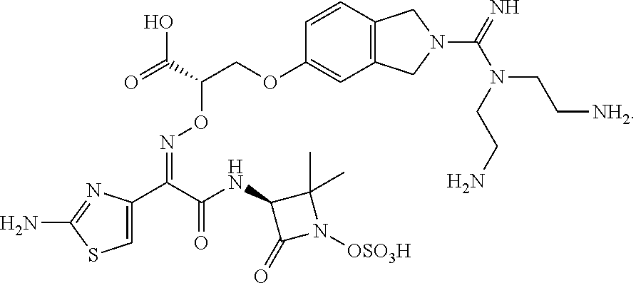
C1=C(C(C(NC2C(=O)N([OSO3H])C2(C)C)=O)=NOC(COC2=CC3=C(C=C2)CN(C(=N)N(CCN)CC[NH2])C3)C(=O)O)N=C(N)S1
